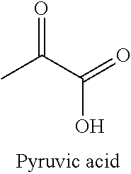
O=C(C(=O)O)C
